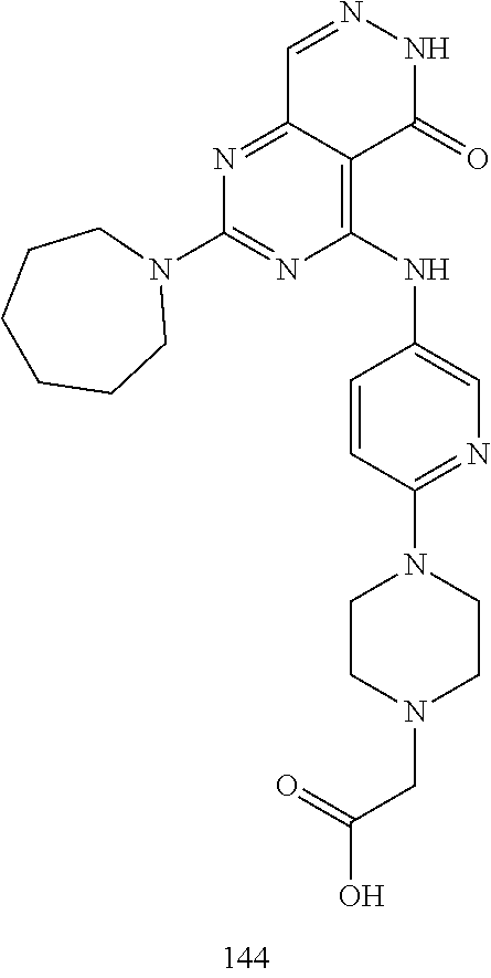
C1=NNC(=O)C2=C(NC3=CN=C(N4CCN(CC(O)=O)CC4)C=C3)N=C(N3CCCCCC3)N=C12
